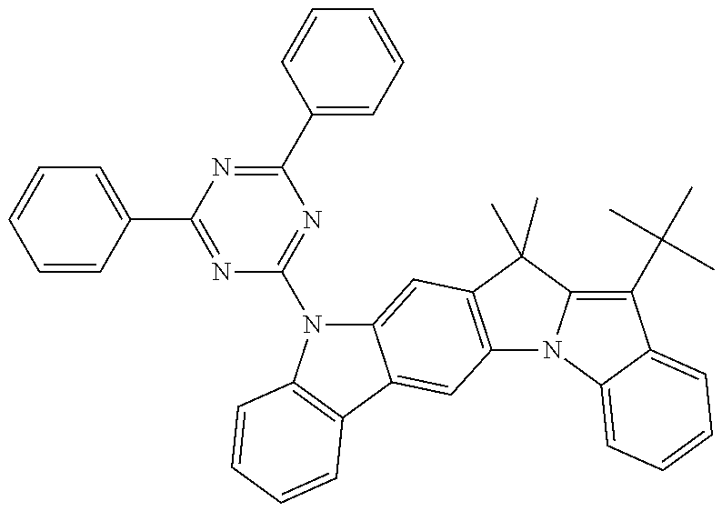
C12=C(C(C)(C)C3=C(C(C)(C)C)C4=CC=CC=C4N13)C=C1C(=C2)C2=C(N1C1=NC(C3=CC=CC=C3)=NC(C3=CC=CC=C3)=N1)C=CC=C2
